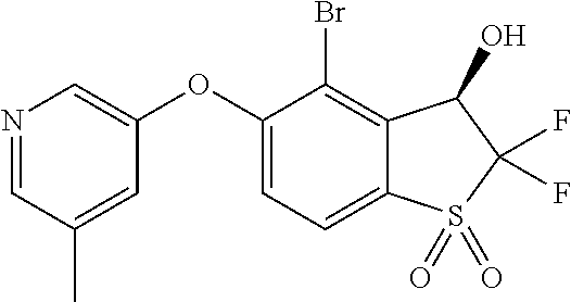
N1=CC(C)=CC(OC2=CC=C3C(=C2Br)C(O)C(F)(F)S3(=O)=O)=C1
